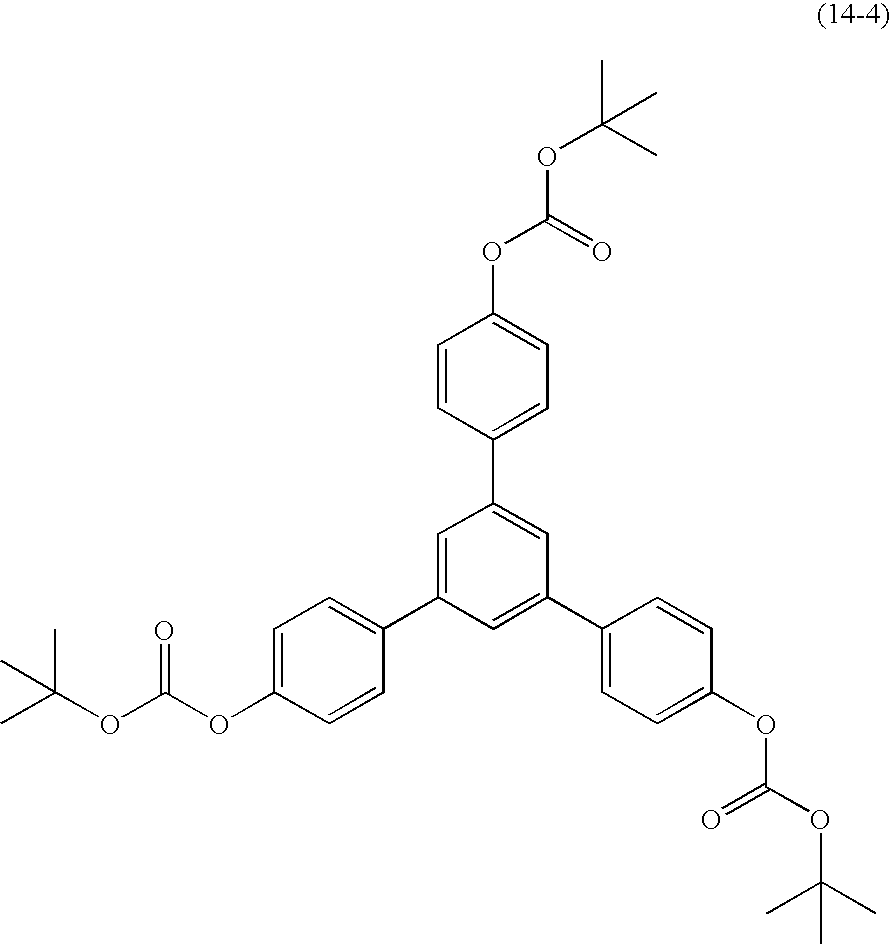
C1=C(OC(OC(C)(C)C)=O)C=CC(C2=CC(C3=CC=C(OC(OC(C)(C)C)=O)C=C3)=CC(C3=CC=C(OC(OC(C)(C)C)=O)C=C3)=C2)=C1
